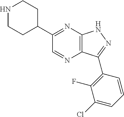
N1CCC(C2=NC3=C(N=C2)C(C2=C(F)C(Cl)=CC=C2)=NN3)CC1
